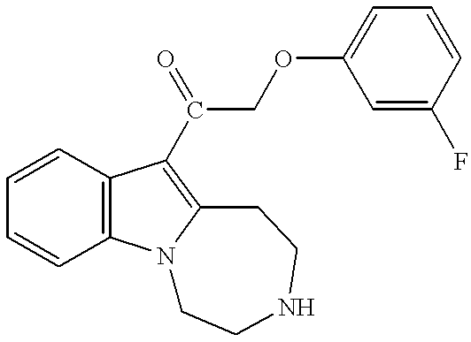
C1=CC=CC2=C1C(C(COC1=CC=CC(F)=C1)=O)=C1N2CCNCC1
